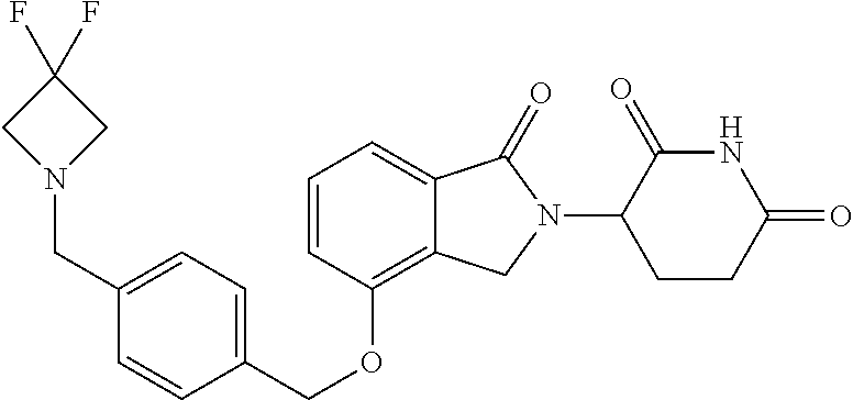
C(OC1=C2C(=CC=C1)C(=O)N(C1C(=O)NC(=O)CC1)C2)C1=CC=C(CN2CC(F)(F)C2)C=C1
